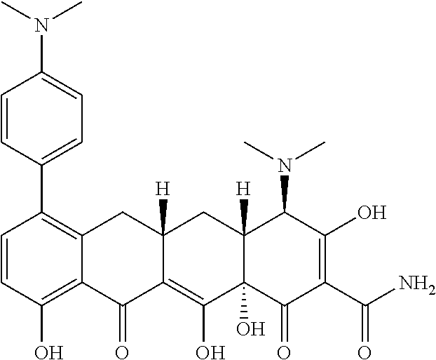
C1=CC(O)=C2C(=C1C1=CC=C(N(C)C)C=C1)CC1([H])C(=C(O)C3(O)C([H])(C1)C(N(C)C)C(O)=C(C(N)=O)C3=O)C2=O
